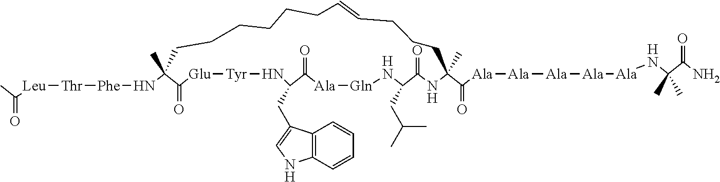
C(=O)([Leu][Thr][Phe]NC1(C)C(=O)[Glu][Tyr]NC(CC2=CNC3=C2C=CC=C3)C(=O)[Ala][Gln]NC(CC(C)C)C(=O)NC(C([Ala][Ala][Ala][Ala][Ala]NC(C(N)=O)(C)C)=O)(C)CCCC=CCCCCCC1)C
